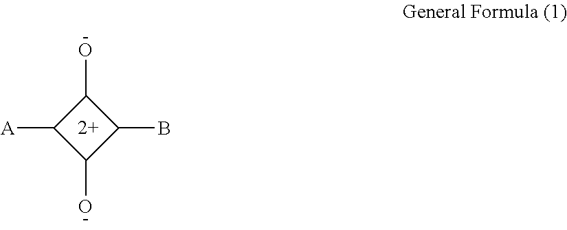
C1(O)C([A])C(O)C1B
